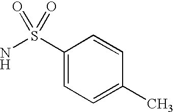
C1=C(S(N)(=O)=O)C=CC(C)=C1
